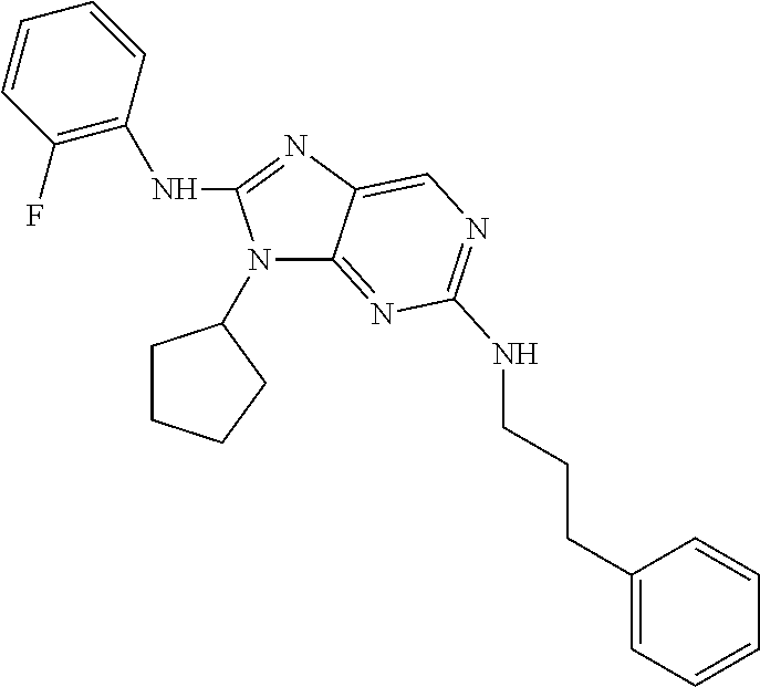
C12=NC(NCCCC3=CC=CC=C3)=NC=C1N=C(NC1=C(F)C=CC=C1)N2C1CCCC1
